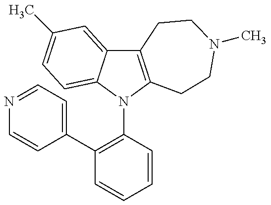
C12=C(N(C3=C(C4=CC=NC=C4)C=CC=C3)C3=CC=C(C)C=C13)CCN(C)CC2
